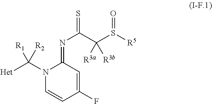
N1(C([Het])([R2])[R1])C=CC(F)=CC1=NC(=S)C(S([R5])=O)([R3a])[R3b]
